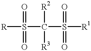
[R]S(=O)(=O)C([R2])(S(=O)(=O)[R1])[R3]
